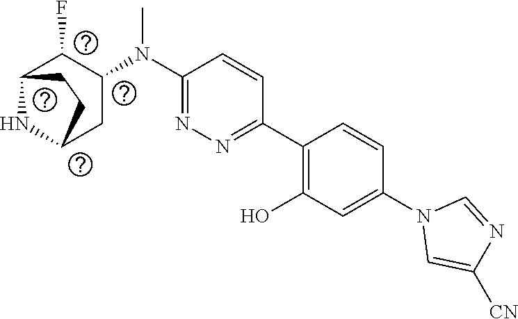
C1(C2=C(O)C=C(N3C=C([CN])N=C3)C=C2)=NN=C(N(C2C(F)C3NC(C2)CC3)C)C=C1
